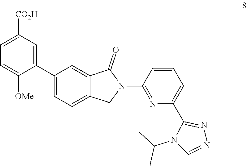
C1=C(C2=CC([CO2H])=CC=C2[OMe])C=C2C(=C1)CN(C1=NC(C3=NN=CN3C(C)C)=CC=C1)C2=O
